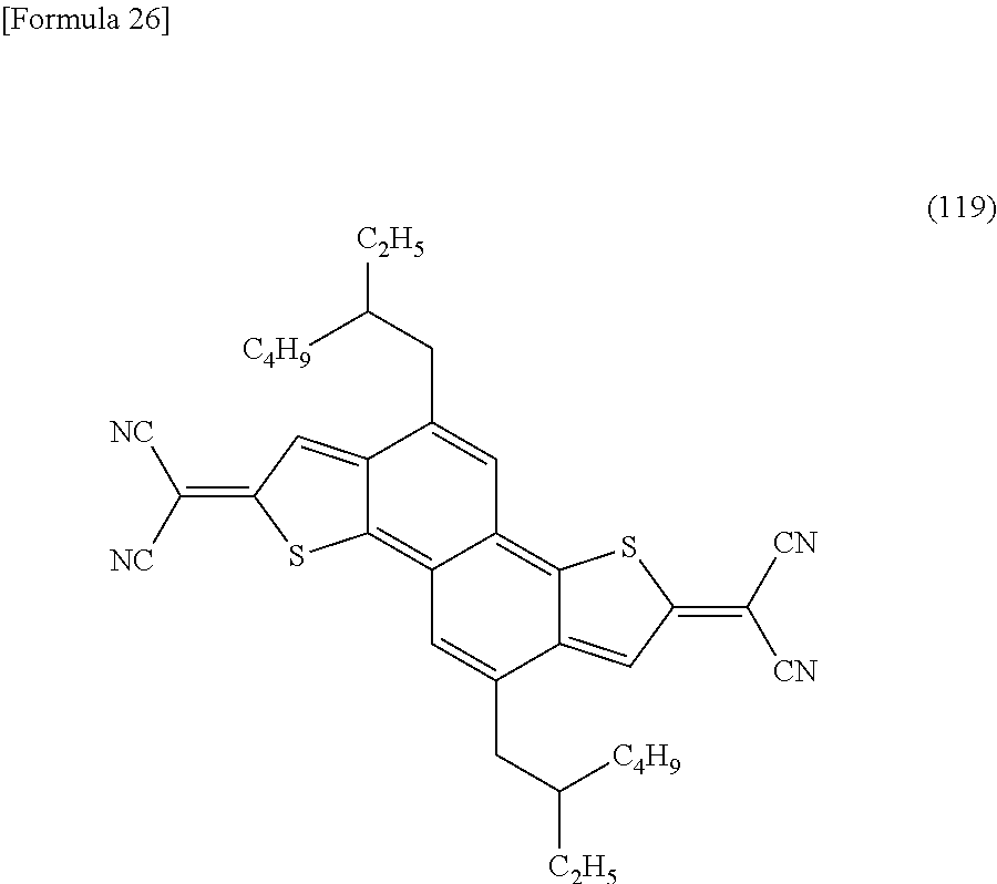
C12=CC(=C([NC])[NC])SC1=C1C(=C3C(=CC(=C([CN])[CN])S3)C(CC([C2H5])[C4H9])=C1)C=C2CC([C2H5])[C4H9]
